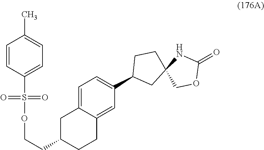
C1=CC(S(=O)(=O)OCCC2CC3=CC=C(C4CC5(CC4)COC(=O)N5)C=C3CC2)=CC=C1C
